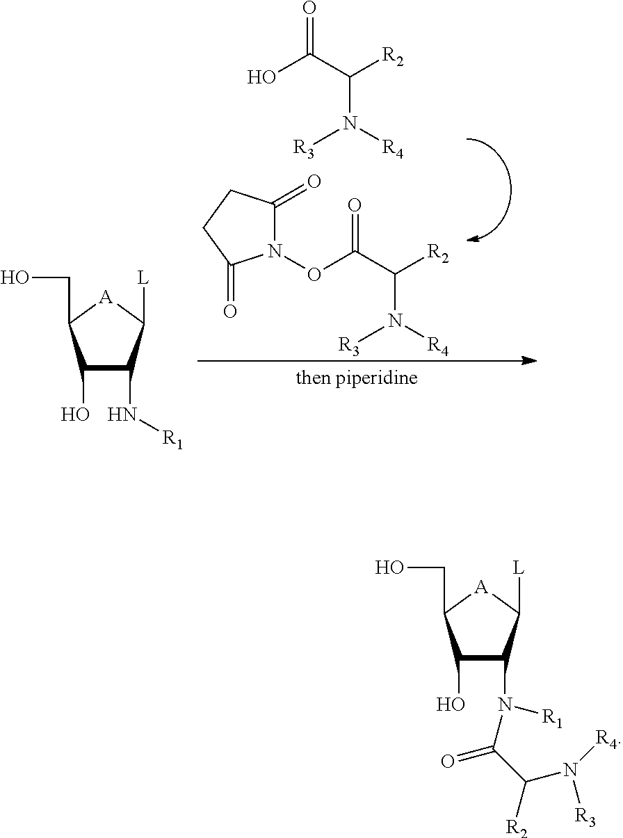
N1(OC(C([R2])N([R4])[R3])=O)C(=O)CCC1=O.OC(C([R2])N([R4])[R3])=O.C1(O)C(N[R1])C([L])[A]C1CO.C1(O)C(N(C(C([R2])N([R3])[R4])=O)[R1])C([L])[A]C1CO
